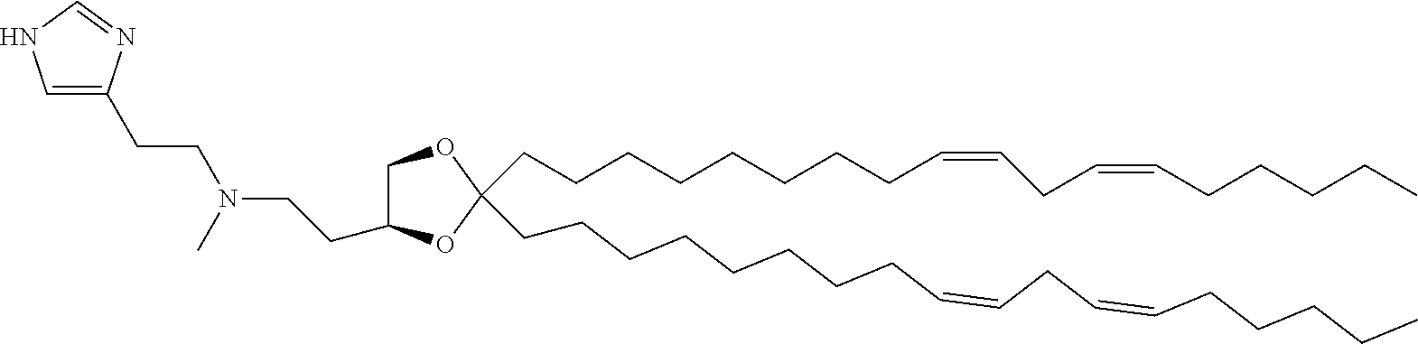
C1(CCN(C)CCC2=CNC=N2)COC(CCCCCCCCC=CCC=CCCCCC)(CCCCCCCCC=CCC=CCCCCC)O1
